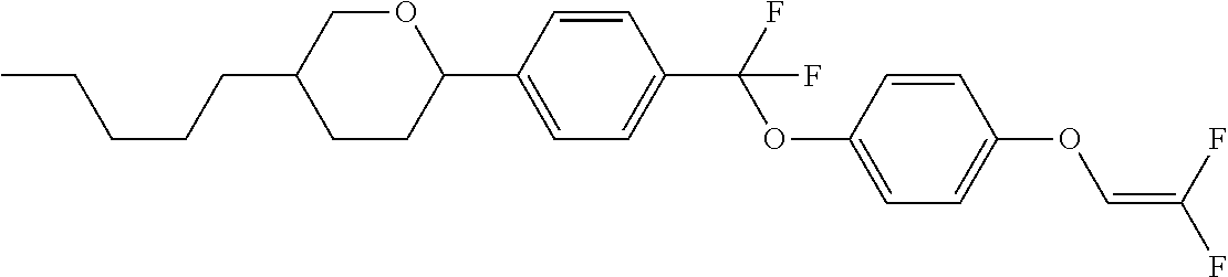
C1CC(C2=CC=C(C(F)(OC3=CC=C(OC=C(F)F)C=C3)F)C=C2)OCC1CCCCC
